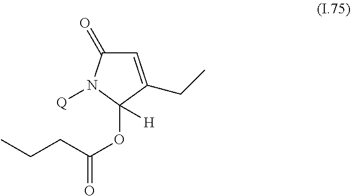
C1=C(CC)C(OC(=O)CCC)([H])N([Q])C1=O
